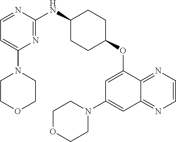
C1=NC(NC2CCC(OC3=CC(N4CCOCC4)=CC4=NC=CN=C34)CC2)=NC(N2CCOCC2)=C1
